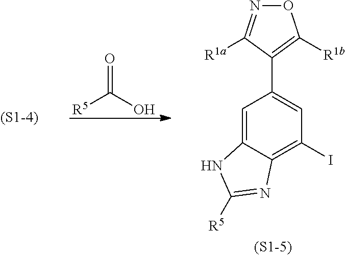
[R5]C(O)=O.C1=C2C(=C(I)C=C1C1=C([R1b])ON=C1[R1a])N=C([R5])N2
